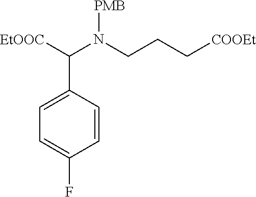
[EtOOC]C(N(CCC[COOEt])[PMB])C1=CC=C(F)C=C1
